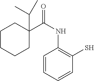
C1=CC=CC(S)=C1NC(=O)C1(C(C)C)CCCCC1
